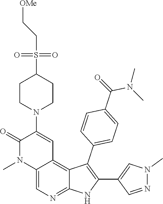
N1(C)N=CC(C2=C(C3=CC=C(C(N(C)C)=O)C=C3)C3=C4C=C(N5CCC(S(CC[OMe])(=O)=O)CC5)C(=O)N(C)C4=CN=C3N2)=C1
